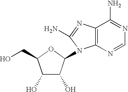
C1(O)C(O)C(N2C3=C(N=C2N)C(N)=NC=N3)OC1CO
